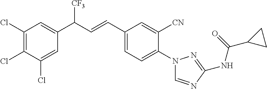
C1(Cl)=CC(C(C=CC2=CC=C(N3C=NC(NC(=O)C4CC4)=N3)C([CN])=C2)[CF3])=CC(Cl)=C1Cl
